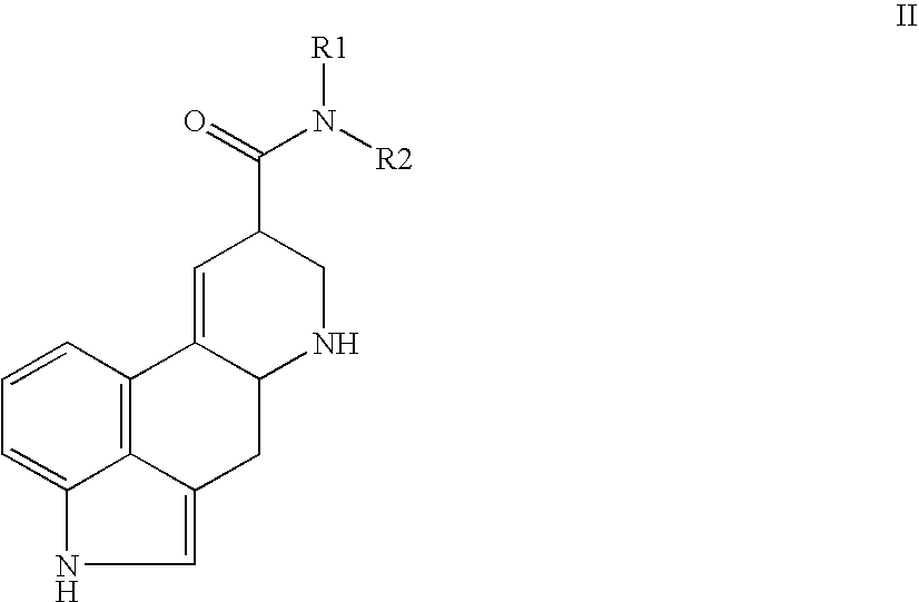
C1=CC=C2C3=C1C1=CC(C(=O)N([R2])[R1])CNC1CC3=CN2
